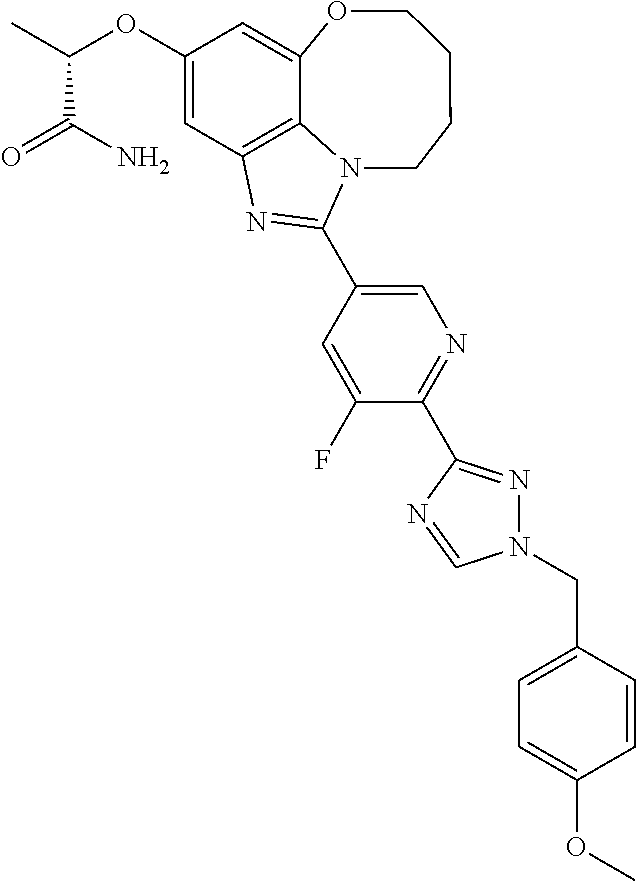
C1(OC(C)C(N)=O)=CC2=C3C(=C1)OCCCCN3C(C1=CN=C(C3=NN(CC4=CC=C(OC)C=C4)C=N3)C(F)=C1)=N2
